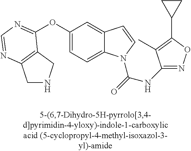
C1NCC2=C1N=CN=C2OC1=CC=C2C(=C1)C=CN2C(=O)NC1=NOC(C2CC2)=C1C
